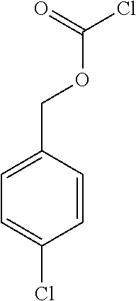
C1=CC(COC(=O)Cl)=CC=C1Cl
